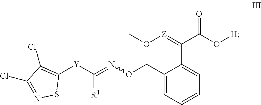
C1([Y]C([R1])=NOCC2=CC=CC=C2C(C(=O)O[H])=[Z]OC)=C(Cl)C(Cl)=NS1
